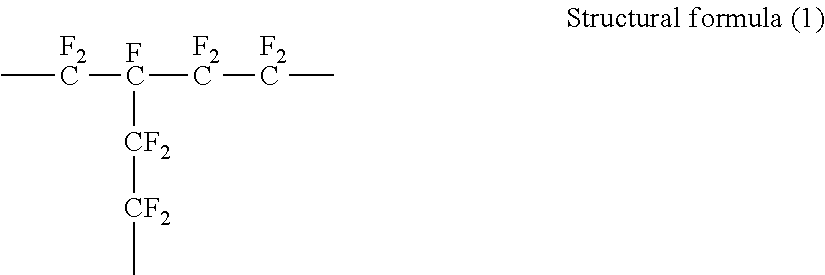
C[F2C][FC]([F2C][F2C]C)[CF2][CF2]C
